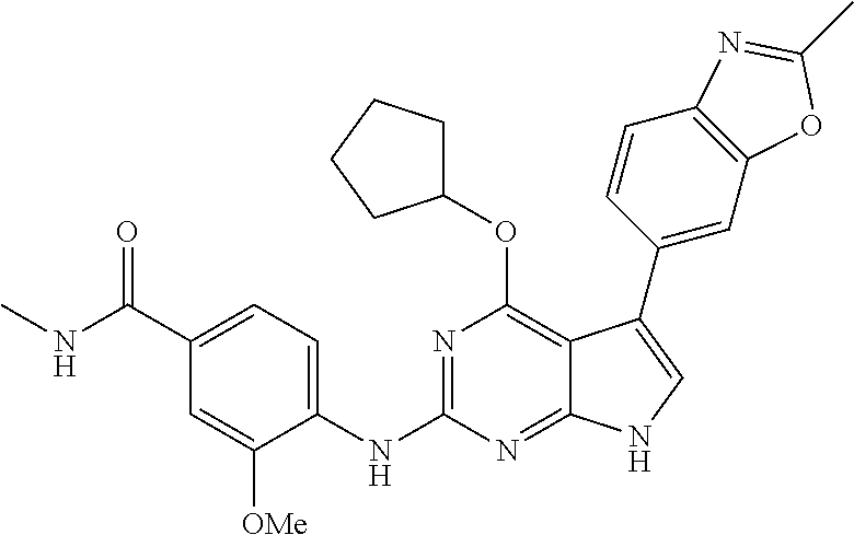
N1=C2C(=C(OC3CCCC3)N=C1NC1=CC=C(C(NC)=O)C=C1[OMe])C(C1=CC3=C(C=C1)N=C(C)O3)=CN2
